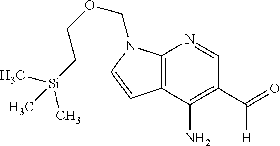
C[Si](CCOCN1C2=C(C=C1)C(N)=C(C(=O)[H])C=N2)(C)C
